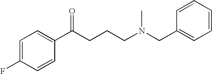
C1=C(F)C=CC(C(CCCN(CC2=CC=CC=C2)C)=O)=C1
